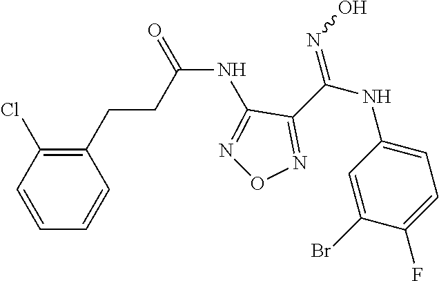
C(NC1=NON=C1C(NC1=CC=C(F)C(Br)=C1)=NO)(=O)CCC1=C(Cl)C=CC=C1
